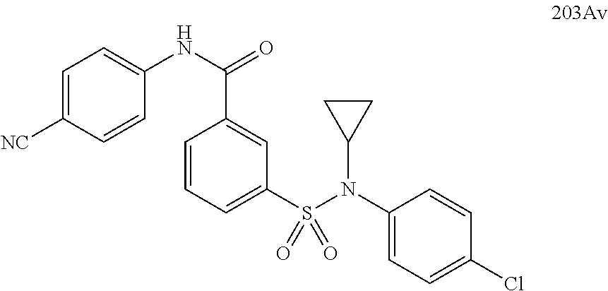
C1=C([NC])C=CC(NC(=O)C2=CC(S(N(C3=CC=C(Cl)C=C3)C3CC3)(=O)=O)=CC=C2)=C1
